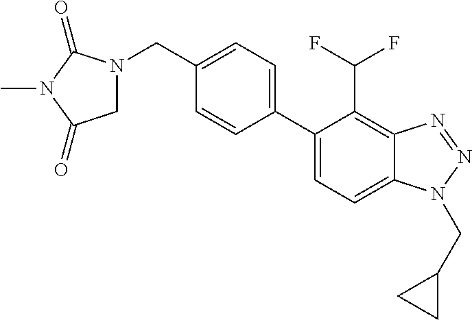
C1=C(C2=CC=C(CN3CC(=O)N(C)C3=O)C=C2)C(C(F)F)=C2C(=C1)N(CC1CC1)N=N2
